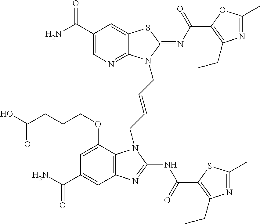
C1(C(N)=O)=CN=C2C(=C1)SC(=NC(=O)C1=C(CC)N=C(C)O1)N2CC=CCN1C2=C(C=C(C(N)=O)C=C2OCCCC(O)=O)N=C1NC(=O)C1=C(CC)N=C(C)S1
